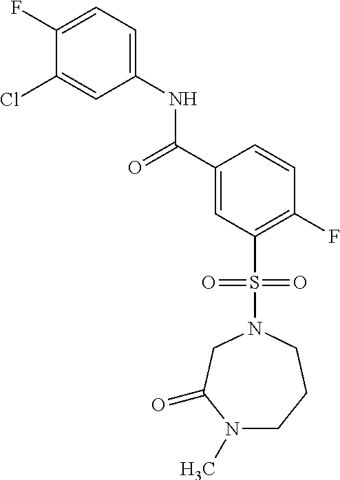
C1(F)=CC=C(NC(=O)C2=CC(S(=O)(=O)N3CC(=O)N(C)CCC3)=C(F)C=C2)C=C1Cl
